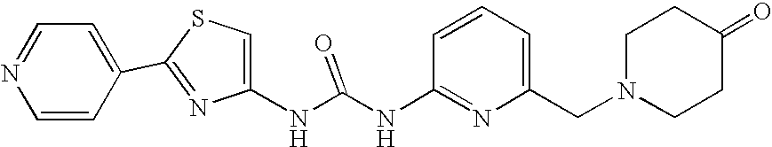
N(C(=O)NC1=NC(CN2CCC(=O)CC2)=CC=C1)C1=CSC(C2=CC=NC=C2)=N1
